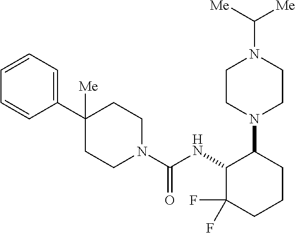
C1(C2([Me])CCN(C(NC3C(F)(F)CCCC3N3CCN(C([Me])[Me])CC3)=O)CC2)=CC=CC=C1
